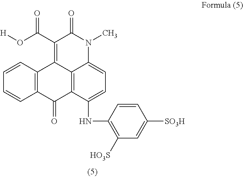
C12=C(C=CC=C1)C1=C(C(O[H])=O)C(=O)N(C)C3=CC=C(NC4=C([HO3S])C=C([SO3H])C=C4)C(=C13)C2=O
